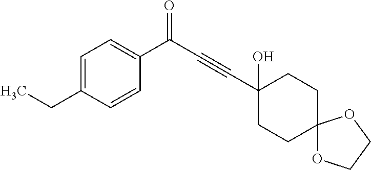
C1(O)(C#CC(=O)C2=CC=C(CC)C=C2)CCC2(CC1)OCCO2
